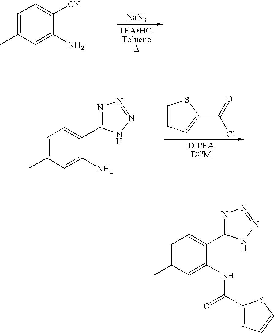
[NaN3].C1=C(C)C=C(N)C([CN])=C1.C1=CC=C(C(=O)Cl)S1.C1=C(C)C=C(N)C(C2=NN=NN2)=C1.C1=C(C)C=C(NC(C2=CC=CS2)=O)C(C2=NN=NN2)=C1
